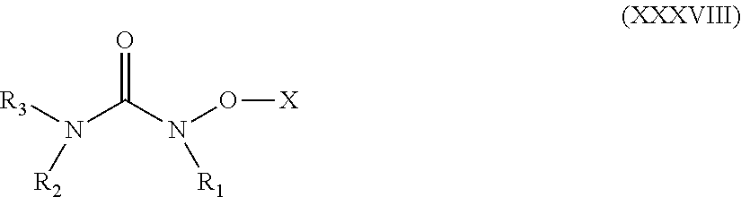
O=C(N(O[X])[R1])N([R3])[R2]
